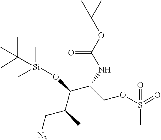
C(C(C(O[Si](C(C)(C)C)(C)C)C(NC(=O)OC(C)(C)C)COS(C)(=O)=O)C)[N3]
